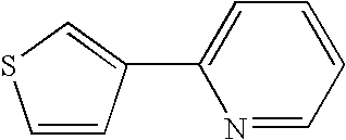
N1=CC=CC=C1C1=CSC=C1
